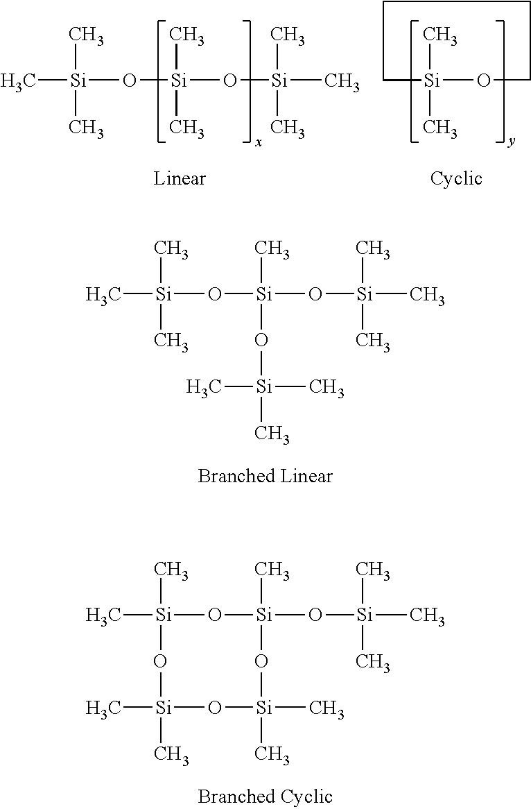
C[Si](O[Si](O[Si](C)(C)C)(C)C)(C)C.[Si]1(C)(C)OCCCC1.C[Si](O[Si](O[Si](C)(C)C)(C)O[Si](C)(C)C)(C)C.C[Si]1(C)O[Si](O[Si](C)(C)C)(C)O[Si](C)(C)O[Si](C)(C)O1
